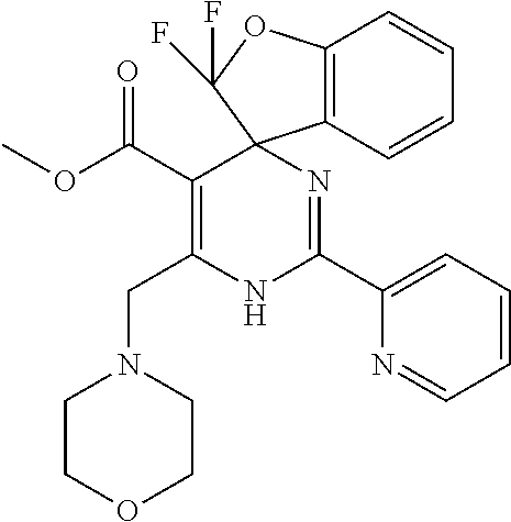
C(C1=C(CN2CCOCC2)NC(C2=CC=CC=N2)=NC12C1=C(OC2(F)F)C=CC=C1)(=O)OC
